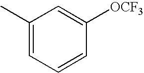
CC1=CC=CC([OCF3])=C1
